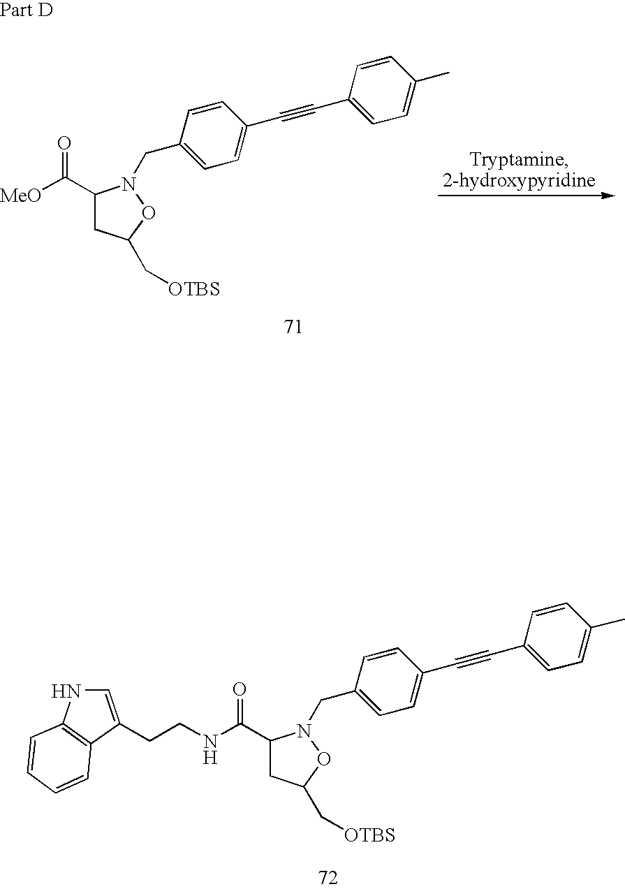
C1(C(=O)NCCC2=CNC3=C2C=CC=C3)CC(C[OTBS])ON1CC1=CC=C(C#CC2=CC=C(C)C=C2)C=C1.C1(C(=O)[MeO])CC(C[OTBS])ON1CC1=CC=C(C#CC2=CC=C(C)C=C2)C=C1
